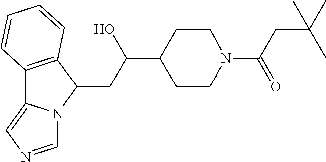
C12=C(C(CC(C3CCN(C(CC(C)(C)C)=O)CC3)O)N3C1=CN=C3)C=CC=C2
